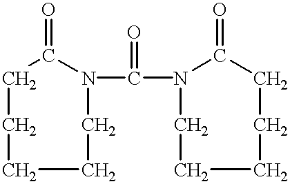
C1CCCCN(C(N2C(=O)CCCCC2)=O)C1=O
